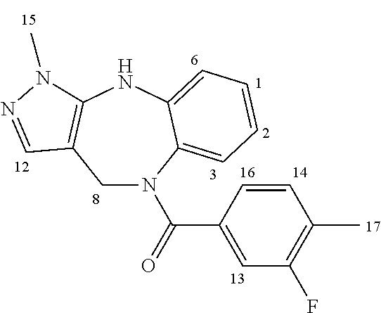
C1=CC(C(N2CC3=C(NC4=CC=CC=C24)N(C)N=C3)=O)=CC(F)=C1C
